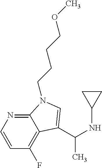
C12=NC=CC(F)=C1C(C(NC1CC1)C)=CN2CCCCOC
